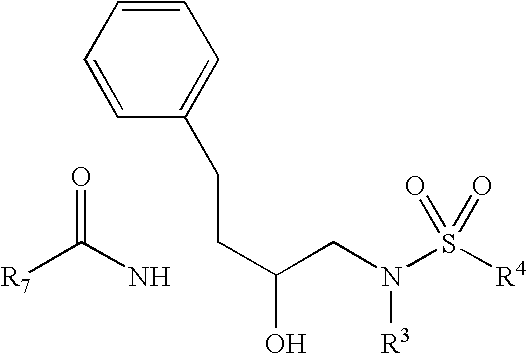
C(CN(S(=O)(=O)[R4])[R3])(O)CCC1=CC=CC=C1.NC([R7])=O
